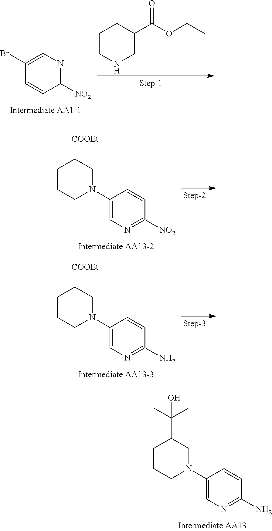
C1CNCC(C(OCC)=O)C1.C1(Br)=CN=C([NO2])C=C1.C1(N2CC([COOEt])CCC2)=CN=C([NO2])C=C1.C1(N2CC([COOEt])CCC2)=CN=C(N)C=C1.C1(N2CC(C(C)(C)O)CCC2)=CN=C(N)C=C1
